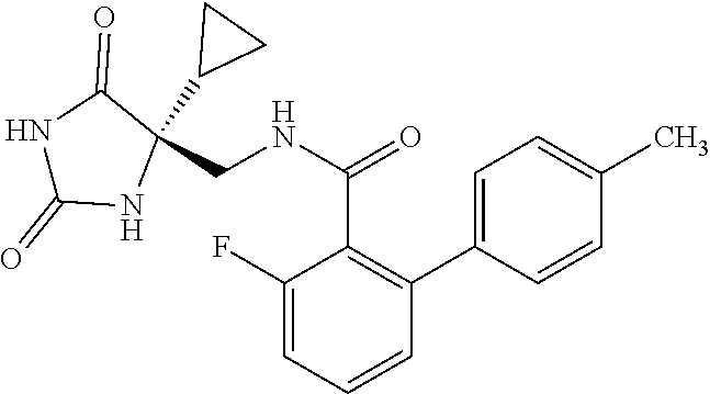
C1=C(C2=C(C(=O)NCC3(C4CC4)NC(=O)NC3=O)C(F)=CC=C2)C=CC(C)=C1
